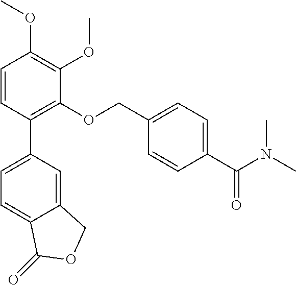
C12=CC(C3=C(OCC4=CC=C(C(N(C)C)=O)C=C4)C(OC)=C(OC)C=C3)=CC=C1C(=O)OC2
